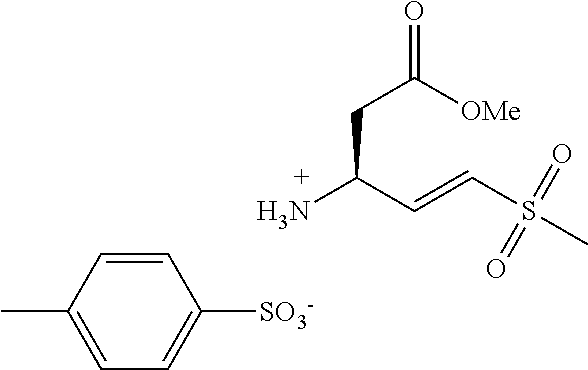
CS(C=CC(N)CC(=O)[OMe])(=O)=O.C1=CC(C)=CC=C1[SO3-]
